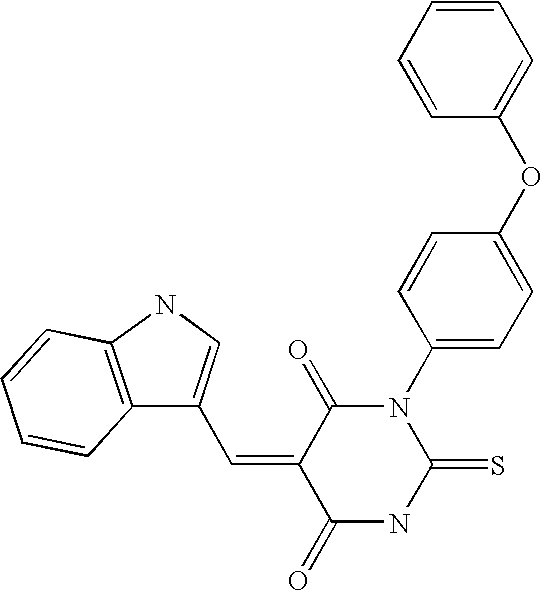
C1=CC=C(OC2=CC=C(N3C(=S)NC(=O)C(=CC4=CNC5=C4C=CC=C5)C3=O)C=C2)C=C1
